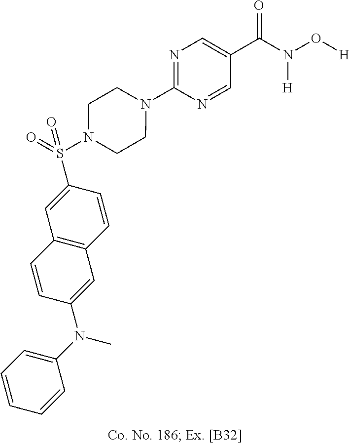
N1(C2=NC=C(C(N(O[H])[H])=O)C=N2)CCN(S(C2=CC3=C(C=C2)C=C(N(C2=CC=CC=C2)C)C=C3)(=O)=O)CC1
